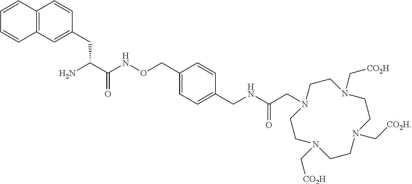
C1=C(CC(C(NOCC2=CC=C(CNC(CN3CCN(C[CO2H])CCN(C[CO2H])CCN(C[CO2H])CC3)=O)C=C2)=O)N)C=CC2=C1C=CC=C2
